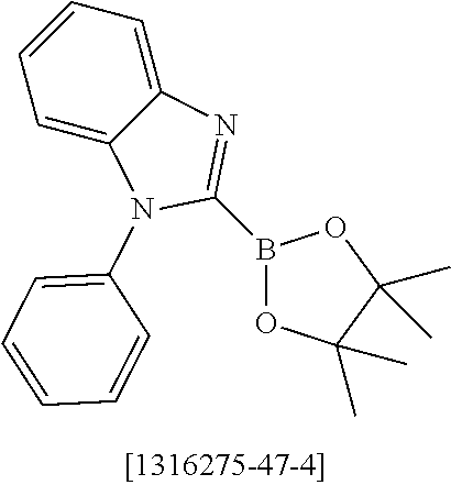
C1=C2C(=CC=C1)N=C(B1OC(C)(C)C(C)(C)O1)N2C1=CC=CC=C1
